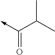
C(->C)(=O)C(C)C
